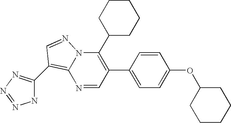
N1=CC(C2=CC=C(OC3CCCCC3)C=C2)=C(C2CCCCC2)N2C1=C(C1=NN=NN1)C=N2
